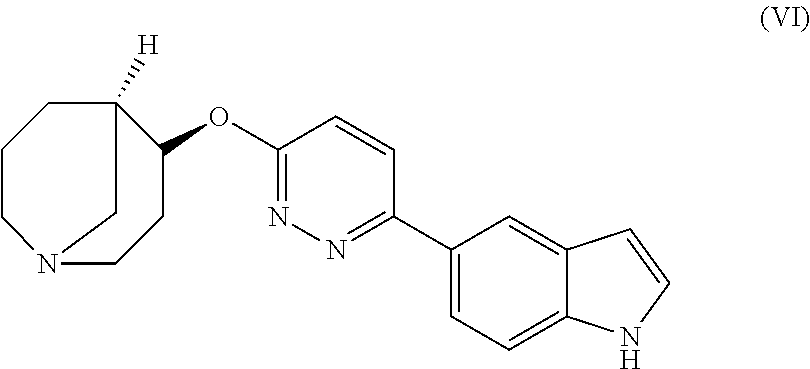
C1(OC2CCN3CCCC2([H])C3)=NN=C(C2=CC=C3C(=C2)C=CN3)C=C1
